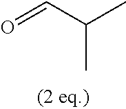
O=CC(C)C
